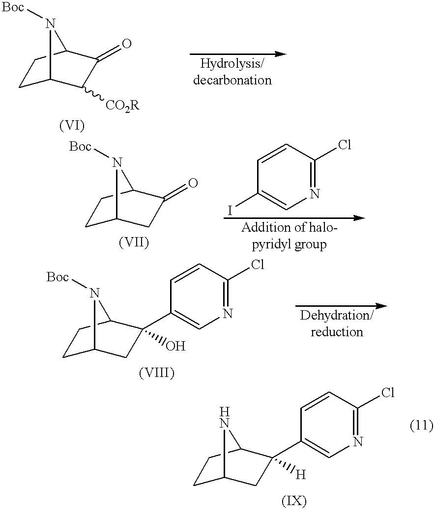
C1C2C([CO2R])C(=O)C(C1)N2[Boc].C1C2CC(=O)C(C1)N2[Boc].C1=CC(I)=CN=C1Cl.C1C2CC(C3=CN=C(Cl)C=C3)(O)C(C1)N2[Boc].C1C2CC(C3=CN=C(Cl)C=C3)([H])C(C1)N2
